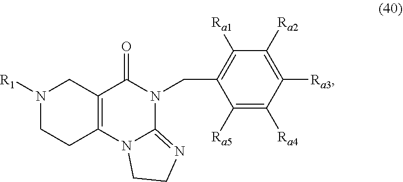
O=C1N(CC2=C([Ra1])C([Ra2])=C([Ra3])C([Ra4])=C2[Ra5])C2=NCCN2C2=C1CN([R1])CC2
